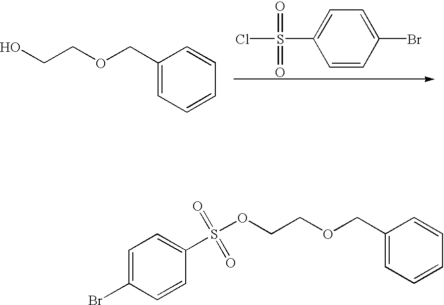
C1=C(COCCO)C=CC=C1.S(C1=CC=C(Br)C=C1)(Cl)(=O)=O.C1=C(Br)C=CC(S(OCCOCC2=CC=CC=C2)(=O)=O)=C1
